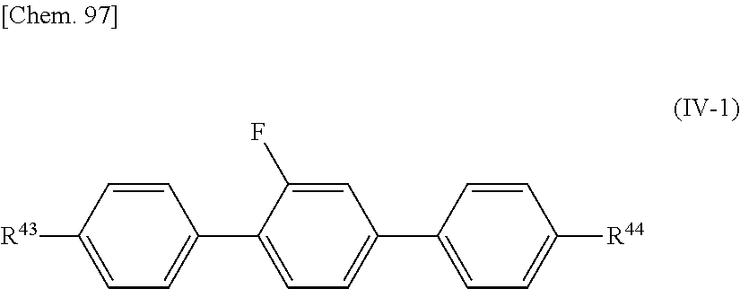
C1=CC([R44])=CC=C1C1=CC=C(C2=CC=C([R43])C=C2)C(F)=C1
